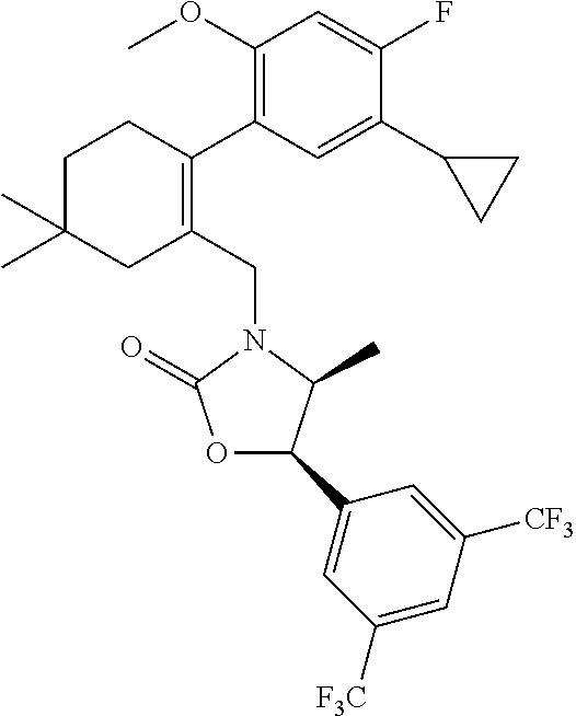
C1C(C)(C)CC(CN2C(=O)OC(C3=CC([F3C])=CC([CF3])=C3)C2C)=C(C2=C(OC)C=C(F)C(C3CC3)=C2)C1
